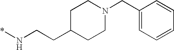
C1C(CCN*)CCN(CC2=CC=CC=C2)C1
